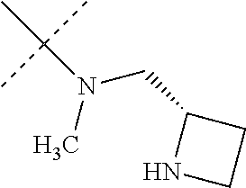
C(N(C)C(C)(C)C)C1NCC1
